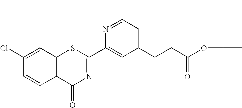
N1=C(C)C=C(CCC(OC(C)(C)C)=O)C=C1C1=NC(=O)C2=C(S1)C=C(Cl)C=C2
